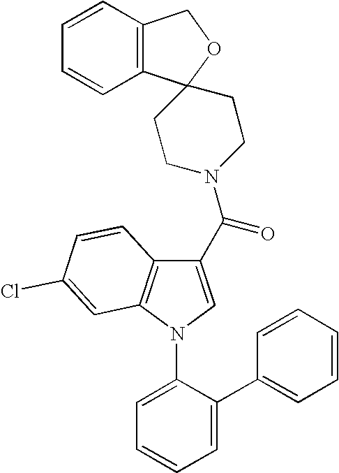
C12=C(N(C3=CC=CC=C3C3=CC=CC=C3)C=C1C(N1CCC3(C4=C(CO3)C=CC=C4)CC1)=O)C=C(Cl)C=C2
